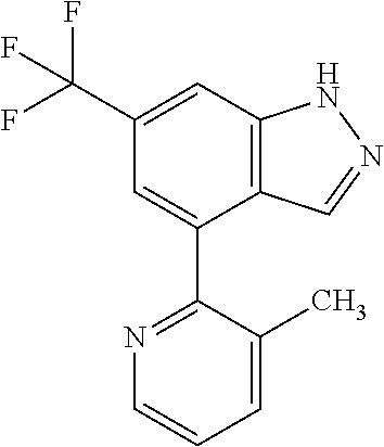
C12=C(C=C(C(F)(F)F)C=C1C1=NC=CC=C1C)NN=C2
